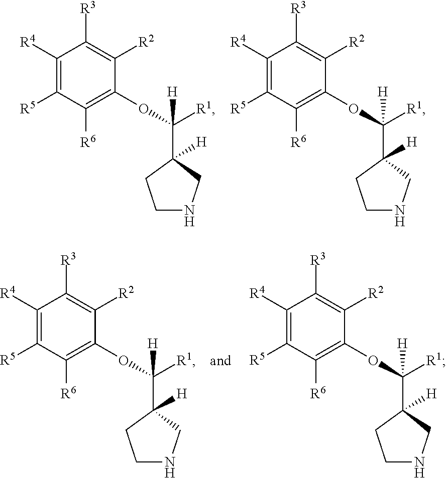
C1([R4])=C([R5])C([R6])=C(OC([H])([R1])C2([H])CCNC2)C([R2])=C1[R3].C1([R4])=C([R5])C([R6])=C(OC([H])([R1])C2([H])CCNC2)C([R2])=C1[R3].C1([R4])=C([R5])C([R6])=C(OC([H])([R1])C2([H])CCNC2)C([R2])=C1[R3].C1([R4])=C([R5])C([R6])=C(OC([H])([R1])C2([H])CCNC2)C([R2])=C1[R3]
